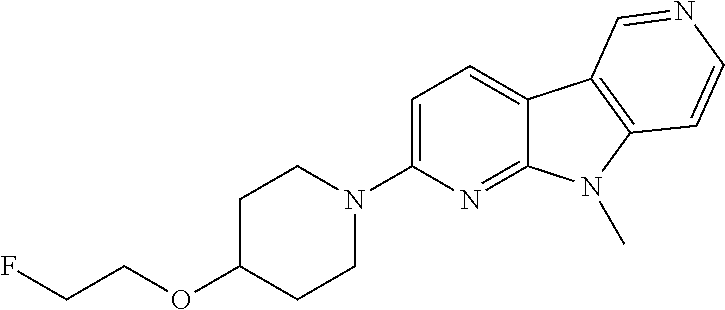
N1(C2=CC=C3C(=N2)N(C)C2=C3C=NC=C2)CCC(OCCF)CC1
